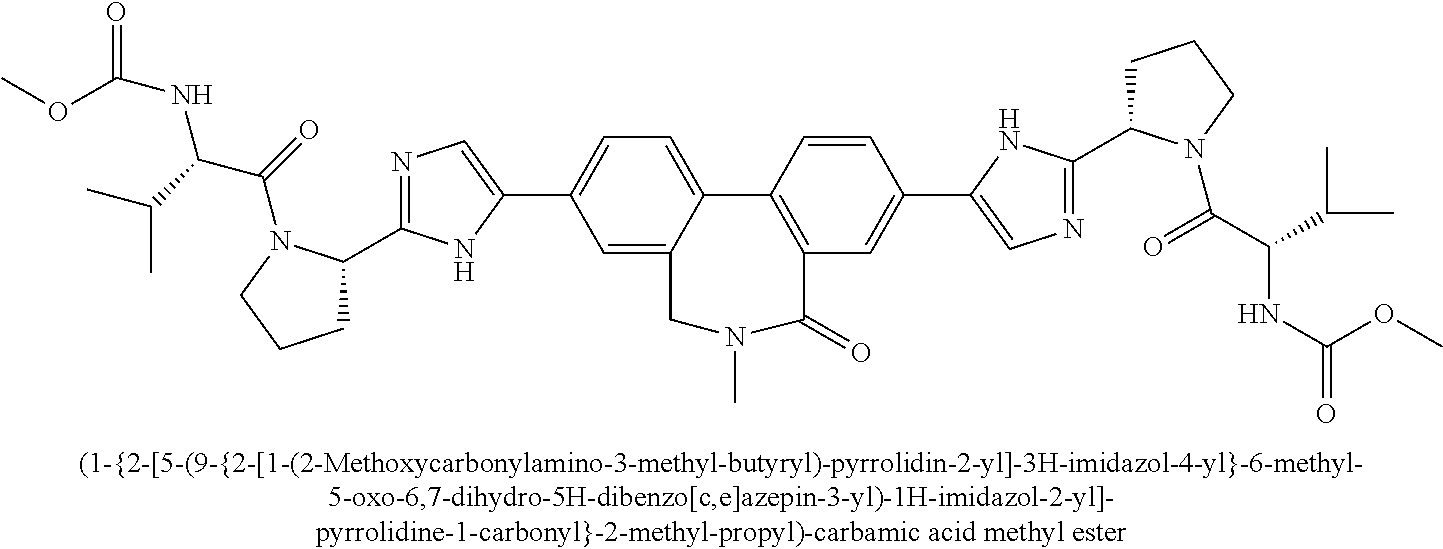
C1=CC2=C(C=C1C1=CN=C(C3CCCN3C(=O)C(C(C)C)NC(OC)=O)N1)C(=O)N(C)CC1=CC(C3=CN=C(C4CCCN4C(C(C(C)C)NC(=O)OC)=O)N3)=CC=C21
